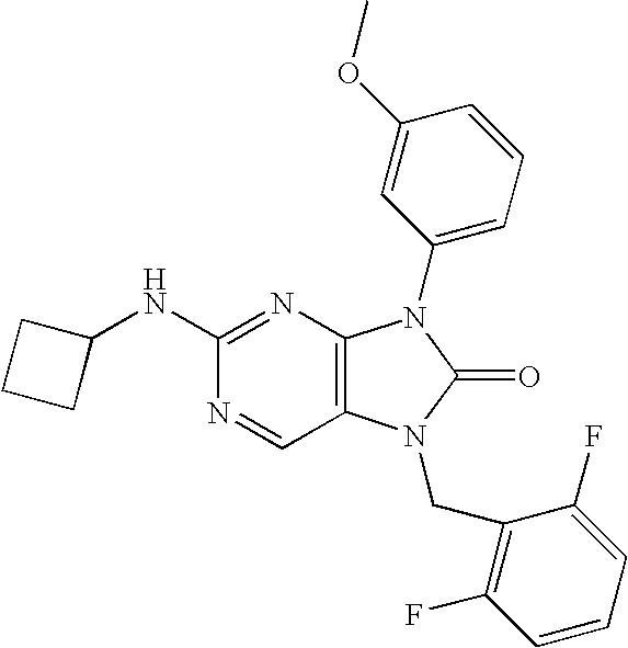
N1=CC2=C(N=C1NC1CCC1)N(C1=CC=CC(OC)=C1)C(=O)N2CC1=C(F)C=CC=C1F
